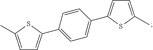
C1=C(C2=CC=C(C3=CC=C(C)S3)C=C2)SC(C)=C1
